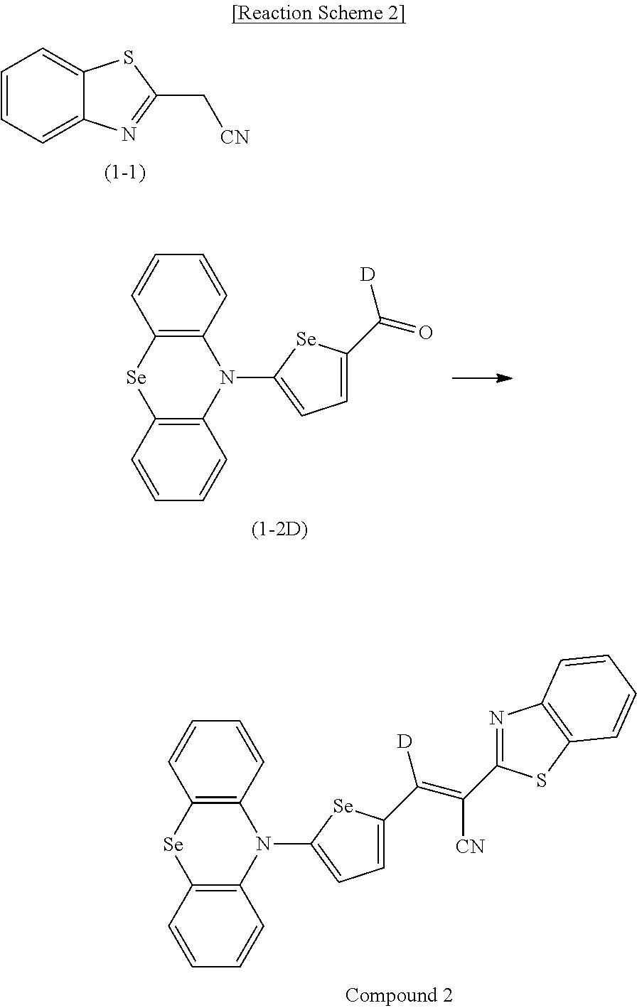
C1=CC=C2C(=C1)SC(C[CN])=N2.C12=C(N(C3=CC=C(C(=C(C4=NC5=C(S4)C=CC=C5)[CN])[D])[Se]3)C3=C([Se]1)C=CC=C3)C=CC=C2.C12=C(N(C3=CC=C(C(=O)[D])[Se]3)C3=C([Se]1)C=CC=C3)C=CC=C2
